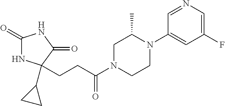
C1(=O)NC(C2CC2)(CCC(N2CCN(C3=CC(F)=CN=C3)C(C)C2)=O)C(=O)N1
